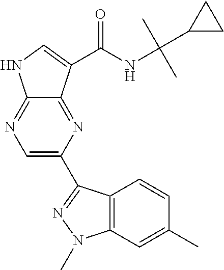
C1=C(C2=NN(C)C3=C2C=CC(C)=C3)N=C2C(=N1)NC=C2C(NC(C1CC1)(C)C)=O
